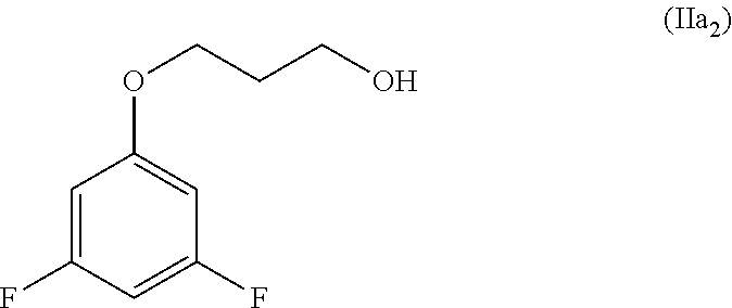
C1=C(F)C=C(F)C=C1OCCCO
